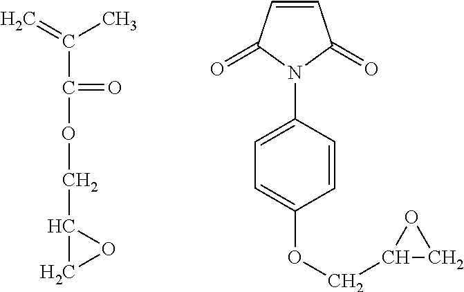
C1(COC(=O)C(=C)C)CO1.C1=CC(=O)N(C2=CC=C(OCC3CO3)C=C2)C1=O
